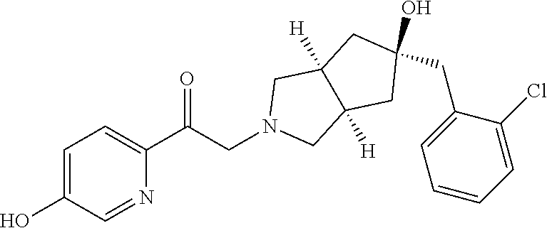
C1=C(O)C=NC(C(CN2CC3([H])C([H])(C2)CC(CC2=CC=CC=C2Cl)(O)C3)=O)=C1
